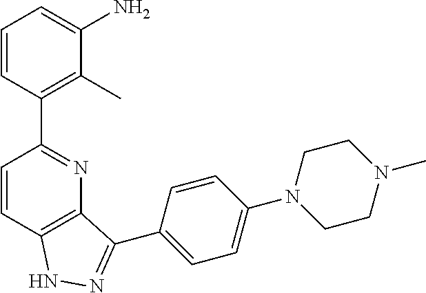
C1=CC2=C(N=C1C1=C(C)C(N)=CC=C1)C(C1=CC=C(N3CCN(C)CC3)C=C1)=NN2
